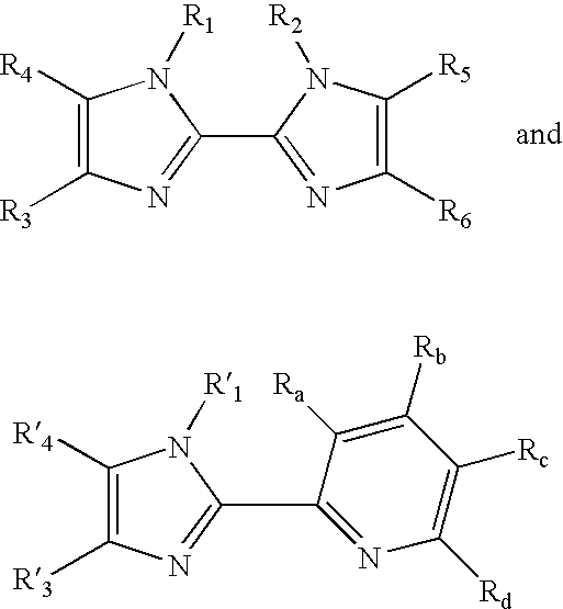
C1([R4])=C([R3])N=C(C2=NC([R6])=C([R5])N2[R2])N1[R1].C1([R4])=C([R3])N=C(C2=NC([Rd])=C([Rc])C([Rb])=C2[Ra])N1[R1]
